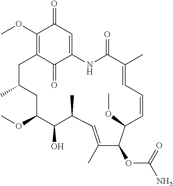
C1(OC)=C2C(=O)C(=CC1=O)NC(=O)C(C)=CC=CC(OC)C(OC(=O)N)C(C)=CC(C)C(O)C(OC)CC(C)C2
